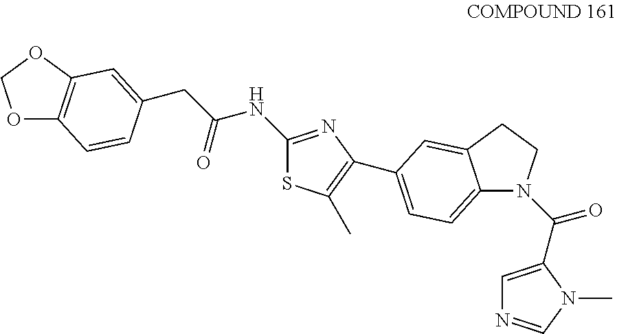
O1C2=C(OC1)C=C(CC(NC1=NC(C3=CC=C4N(C(C5=CN=CN5C)=O)CCC4=C3)=C(C)S1)=O)C=C2
